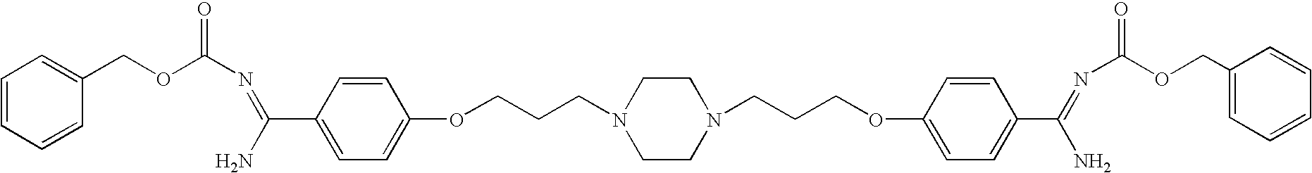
N(=C(C1=CC=C(OCCCN2CCN(CCCOC3=CC=C(C(N)=NC(OCC4=CC=CC=C4)=O)C=C3)CC2)C=C1)N)C(OCC1=CC=CC=C1)=O
